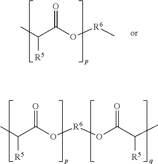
CC(C(O[R6]OC(C(C)[R5])=O)=O)[R5].CC(C(O[R6]C)=O)[R5]
